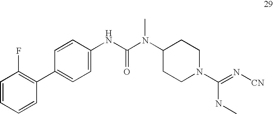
C1=CC=CC(C2=CC=C(NC(=O)N(C3CCN(C(NC)=N[CN])CC3)C)C=C2)=C1F
